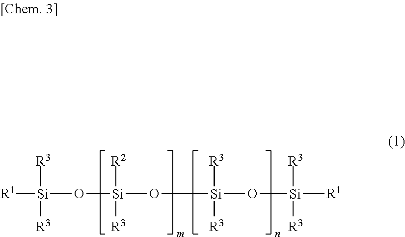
[R1][Si](O[Si](O[Si]([R3])([R3])O[Si]([R3])([R3])[R1])([R2])[R3])([R3])[R3]
